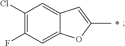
C1(Cl)=C(F)C=C2C(=C1)C=C(C)O2
